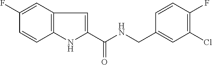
C1(F)=CC2=C(C=C1)NC(C(NCC1=CC(Cl)=C(F)C=C1)=O)=C2
